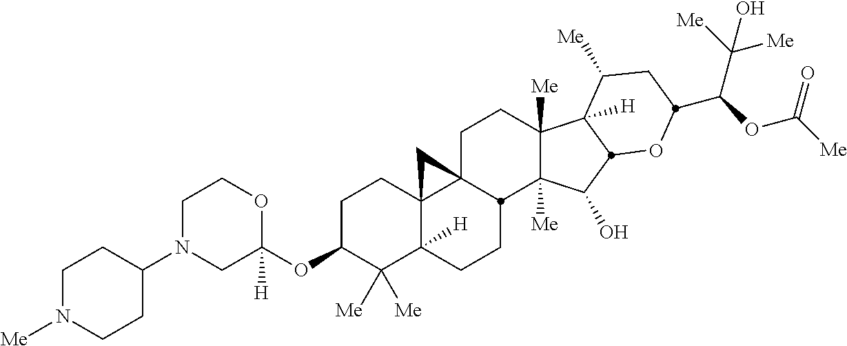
C1C(OC2([H])OCCN(C3CCN([Me])CC3)C2)C([Me])([Me])C2([H])C3(C1)C1(CCC4([Me])C([Me])(C(O)C5C4([H])C([Me])CC(C(OC([Me])=O)C([Me])([Me])O)O5)C1CC2)C3
